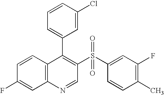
C12=C(C=CC(F)=C1)C(C1=CC=CC(Cl)=C1)=C(S(C1=CC(F)=C(C)C=C1)(=O)=O)C=N2
